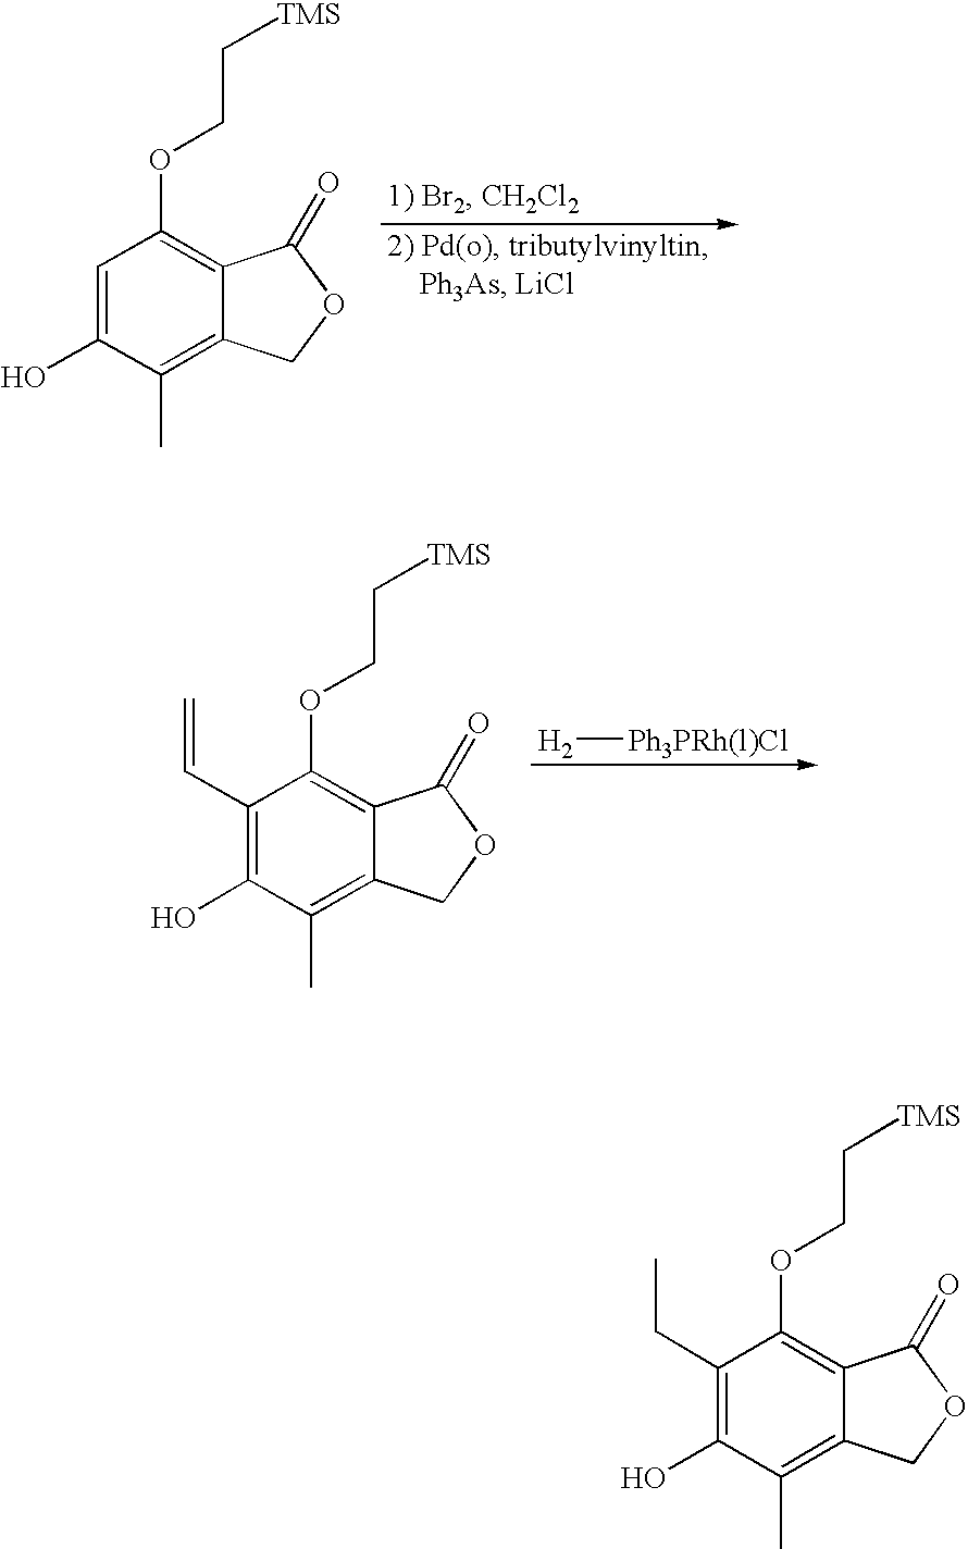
C1=C(O)C(C)=C2C(=C1OCC[TMS])C(=O)OC2.C1(C=C)=C(O)C(C)=C2C(=C1OCC[TMS])C(=O)OC2.[H2][Ph3PRh(l)Cl].C1(CC)=C(O)C(C)=C2C(=C1OCC[TMS])C(=O)OC2
